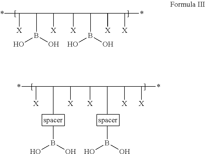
*C([X])C(B(O)O)C([X])C([X])C(B(O)O)C([X])C([X])*.*C([X])C(C([X])C([X])C(C([X])C([X])*)C)C.B(O)(O)C.B(O)(O)C
